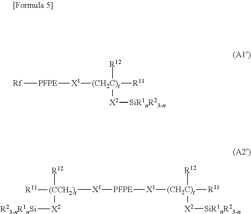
[Rf][PFPE][X1][(CH2C)t]([R12])([R11])[X2][SiR1nR23-n].[X1]([PFPE][X1][(CH2C)t]([R12])([R11])[X2][SiR1nR23-n])[(CCH2)t]([R12])([X2][R23-nR1nSi])[R11]
